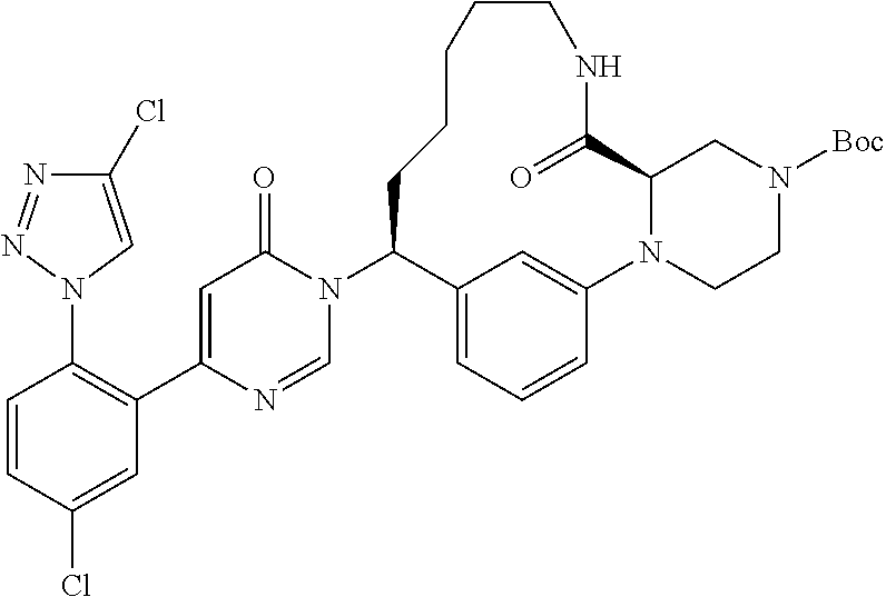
N1(C2C3=CC=CC(=C3)N3CCN([Boc])CC3C(=O)NCCCCC2)C(=O)C=C(C2=C(N3C=C(Cl)N=N3)C=CC(Cl)=C2)N=C1
